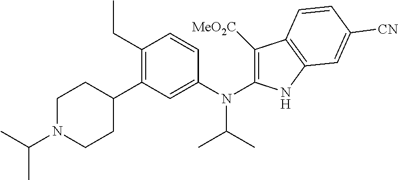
C1N(C(C)C)CCC(C2=C(CC)C=CC(N(C3=C([MeO2C])C4=C(N3)C=C([CN])C=C4)C(C)C)=C2)C1
